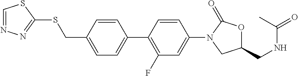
C1(C2=CC=C(CSC3=NN=CS3)C=C2)=C(F)C=C(N2CC(CNC(=O)C)OC2=O)C=C1
